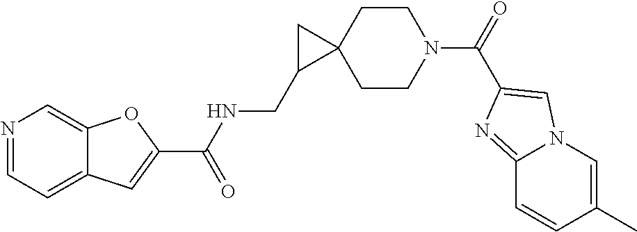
N1=CC=C2C(=C1)OC(C(NCC1C3(C1)CCN(C(=O)C1=CN4C=C(C)C=CC4=N1)CC3)=O)=C2
